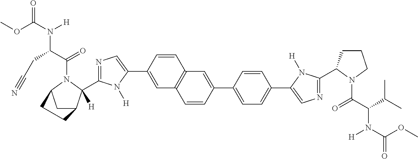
N1=C(C2([H])C3CC(N2C(C(CC#N)N(C(OC)=O)[H])=O)CC3)N([H])C(C2=CC3=C(C=C2)C=C(C2=CC=C(C4=CN=C(C5CCCN5C(C(C(C)C)N(C(=O)OC)[H])=O)N4[H])C=C2)C=C3)=C1
